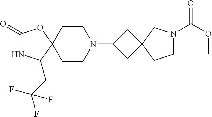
C1(=O)NC(CC(F)(F)F)C2(O1)CCN(C1CC3(C1)CN(C(OC)=O)CC3)CC2
